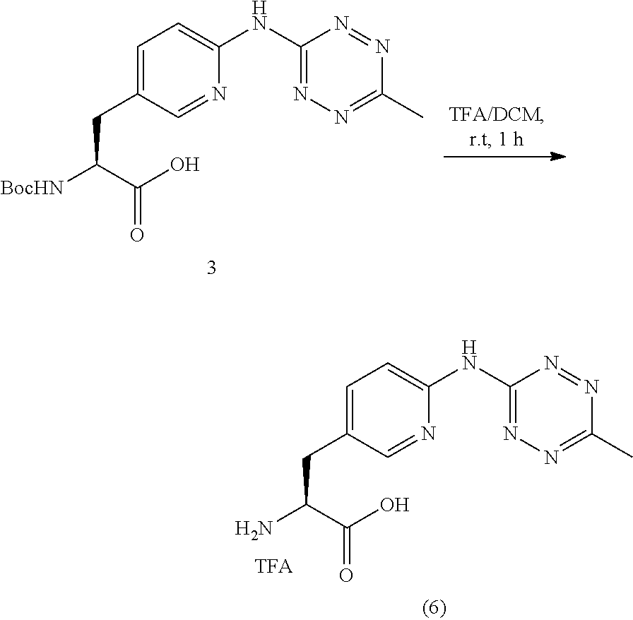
C1=C(CC([BocHN])C(O)=O)C=NC(NC2=NN=C(C)N=N2)=C1.C1=C(CC(N)C(O)=O)C=NC(NC2=NN=C(C)N=N2)=C1
